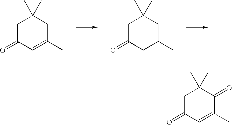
C1C(=O)C=C(C)CC1(C)C.C1C(=O)CC(C)=CC1(C)C.C1C(=O)C=C(C)C(=O)C1(C)C
